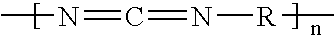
C(=N[R]C)=NC
